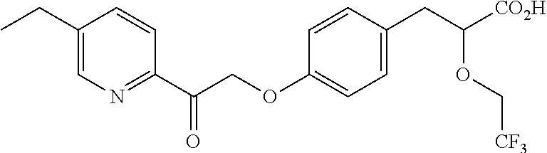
C1(CC)=CN=C(C(COC2=CC=C(CC(OC[CF3])[CO2H])C=C2)=O)C=C1
